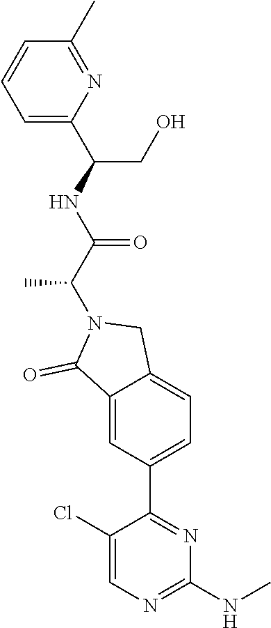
C1(NC)=NC=C(Cl)C(C2=CC=C3C(=C2)C(=O)N(C(C(NC(C2=CC=CC(C)=N2)CO)=O)C)C3)=N1
